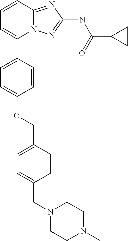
C1=CC2=NC(NC(C3CC3)=O)=NN2C(C2=CC=C(OCC3=CC=C(CN4CCN(C)CC4)C=C3)C=C2)=C1
